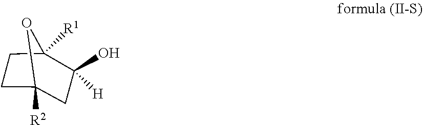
C1CC2([R1])OC1([R2])CC2(O)[H]
